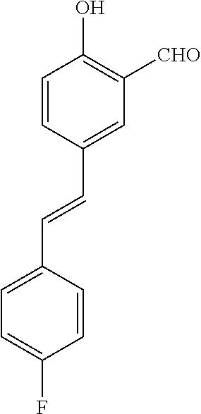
C1=CC(C=CC2=CC=C(F)C=C2)=CC([CHO])=C1O
